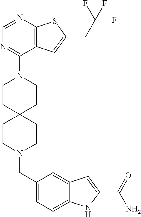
C12=C(C=C(CC(F)(F)F)S1)C(N1CCC3(CC1)CCN(CC1=CC=C4C(=C1)C=C(C(N)=O)N4)CC3)=NC=N2
